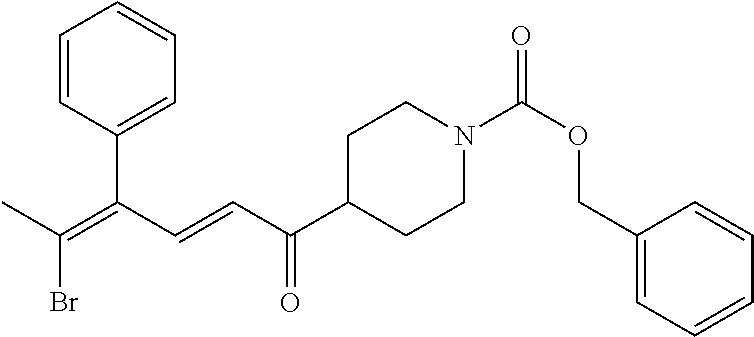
C1=CC(C(C=CC(C2CCN(C(OCC3=CC=CC=C3)=O)CC2)=O)=C(C)Br)=CC=C1
